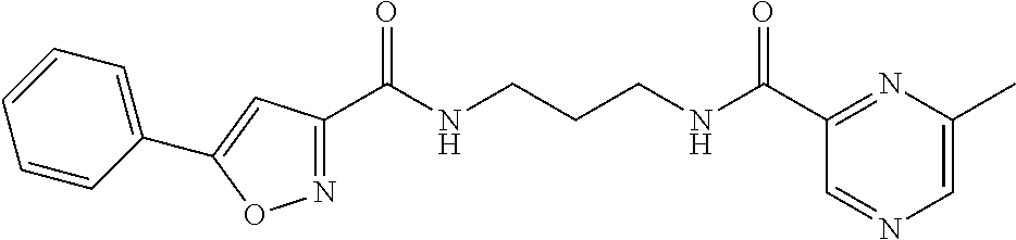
C1(C(NCCCNC(C2=NC(C)=CN=C2)=O)=O)=NOC(C2=CC=CC=C2)=C1
